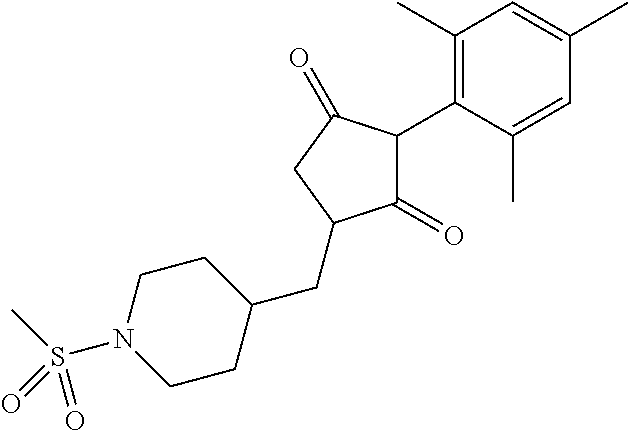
C1(=O)C(C2=C(C)C=C(C)C=C2C)C(=O)CC1CC1CCN(S(C)(=O)=O)CC1
